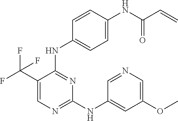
C1=C(C(F)(F)F)C(NC2=CC=C(NC(C=C)=O)C=C2)=NC(NC2=CC(OC)=CN=C2)=N1
